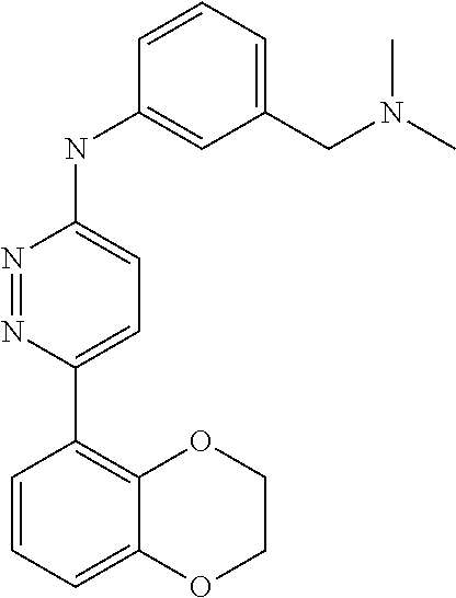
N1=NC(C2=C3C(=CC=C2)OCCO3)=CC=C1NC1=CC(CN(C)C)=CC=C1
